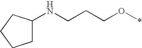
C1C(NCCCO*)CCC1
